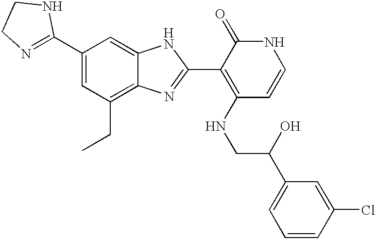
C1(C2=CC(CC)=C3C(=C2)NC(C2=C(NCC(C4=CC=CC(Cl)=C4)O)C=CNC2=O)=N3)=NCCN1
